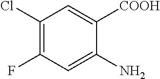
C1(Cl)=C(F)C=C(N)C([COOH])=C1
